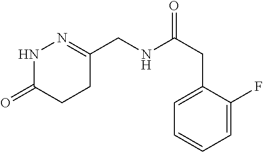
N1C(=O)CCC(CNC(CC2=CC=CC=C2F)=O)=N1
